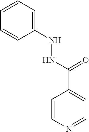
C1=CN=CC=C1C(NNC1=CC=CC=C1)=O
